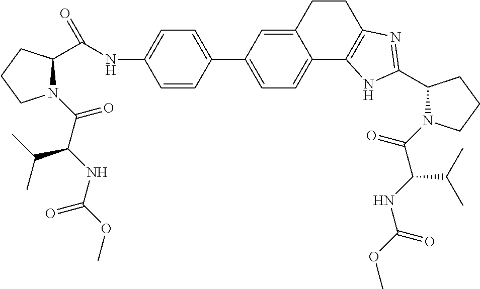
C1=C(C2=CC=C3C(=C2)CCC2=C3NC(C3N(C(C(NC(OC)=O)C(C)C)=O)CCC3)=N2)C=CC(NC(C2N(C(C(NC(OC)=O)C(C)C)=O)CCC2)=O)=C1
